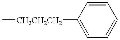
C1=C([CH2CH2CH2]C)C=CC=C1
